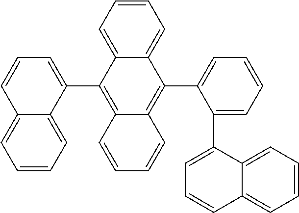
C12=C(C3=CC=CC4=CC=CC=C34)C3=CC=CC=C3C(C3=CC=CC=C3C3=CC=CC4=CC=CC=C34)=C1C=CC=C2
